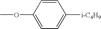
C1(OC)=CC=C([i-C4H9])C=C1
